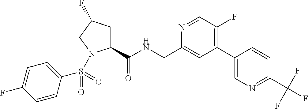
C1(C(NCC2=CC(C3=CN=C(C(F)(F)F)C=C3)=C(F)C=N2)=O)CC(F)CN1S(C1=CC=C(F)C=C1)(=O)=O
